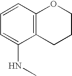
C1=CC2=C(C(NC)=C1)CCCO2
